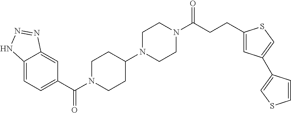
C12=CC=C(C(=O)N3CCC(N4CCN(C(=O)CCC5=CC(C6=CSC=C6)=CS5)CC4)CC3)C=C1N=NN2
